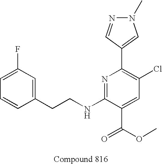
C1=CC(CCNC2=NC(C3=CN(C)N=C3)=C(Cl)C=C2C(OC)=O)=CC(F)=C1
